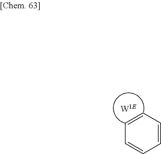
C1=CC=CC=C1.[W1E]
